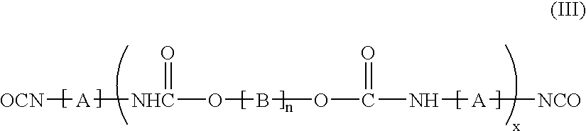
[OCN][A][NHC](OBOC(N[A][NCO])=O)=O
